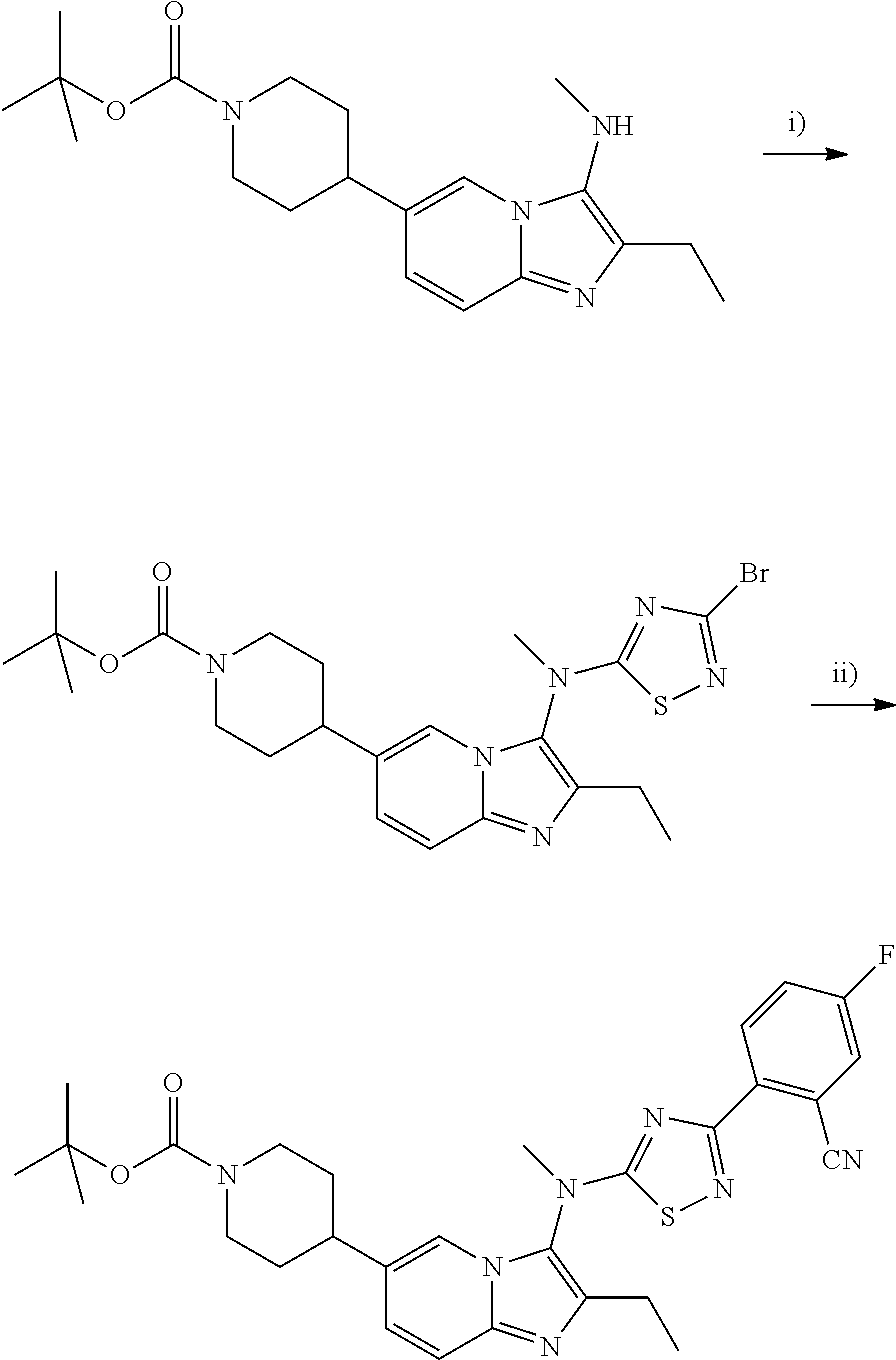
C1(C2CCN(C(=O)OC(C)(C)C)CC2)=CN2C(=NC(CC)=C2NC)C=C1.C1(C2CCN(C(=O)OC(C)(C)C)CC2)=CN2C(=NC(CC)=C2N(C)C2=NC(Br)=NS2)C=C1.C1(C2CCN(C(=O)OC(C)(C)C)CC2)=CN2C(=NC(CC)=C2N(C)C2=NC(C3=C([CN])C=C(F)C=C3)=NS2)C=C1
